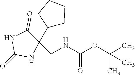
C1(=O)NC(CNC(OC(C)(C)C)=O)(C2CCCC2)C(=O)N1
